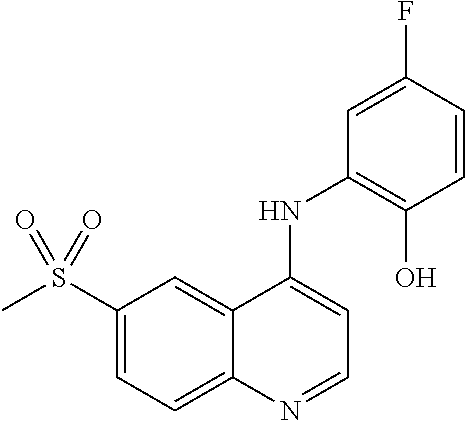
S(C1=CC=C2C(=C1)C(NC1=C(O)C=CC(F)=C1)=CC=N2)(C)(=O)=O
